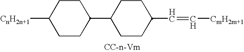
[CnH2n+1]C1CCC(C2CCC(C=C[CmH2m+1])CC2)CC1
